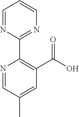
N1=CC(C)=CC(C(O)=O)=C1C1=NC=CC=N1
